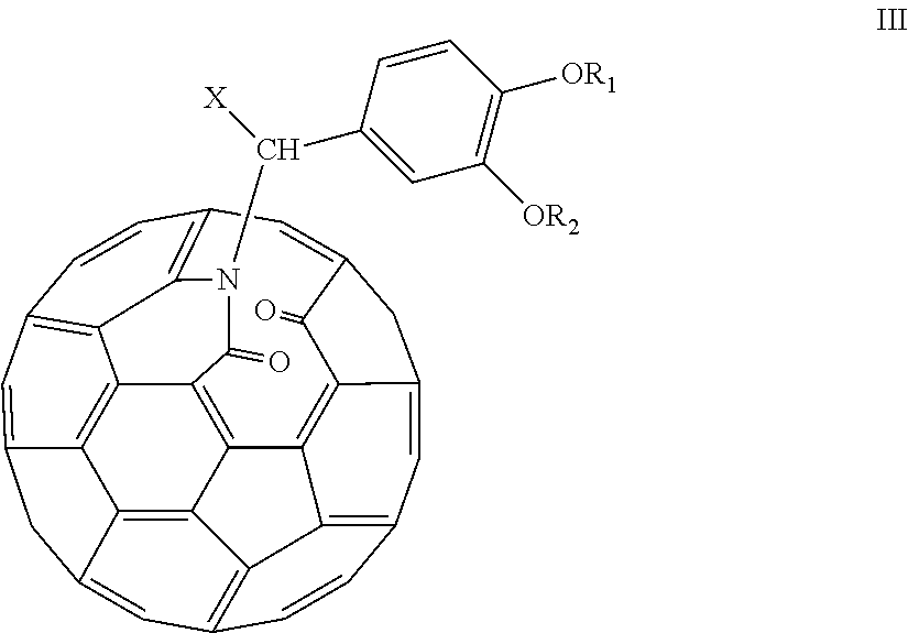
C12=C3C4=C5C(=C1)CC1=CC6=C7C(=C15)C1=C4C4=C5C(=CC(=C43)C=C2)CC(=CC(=C7N(C([X])C2=CC([OR2])=C([OR1])C=C2)C1=O)C=C6)C5=O
